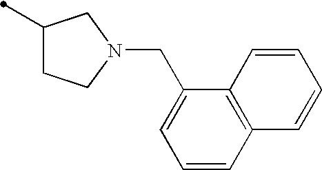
C1(C)CCN(CC2=CC=CC3=C2C=CC=C3)C1
